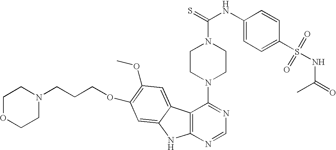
C12=C(N=CN=C1N1CCN(C(=S)NC3=CC=C(S(=O)(=O)NC(=O)C)C=C3)CC1)NC1=CC(OCCCN3CCOCC3)=C(OC)C=C21
